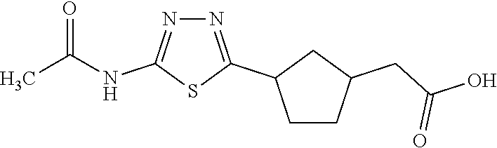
C1CC(CC(O)=O)CC1C1=NN=C(NC(C)=O)S1
